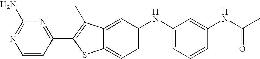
C1=CC(C2=C(C)C3=CC(NC4=CC=CC(NC(C)=O)=C4)=CC=C3S2)=NC(N)=N1
